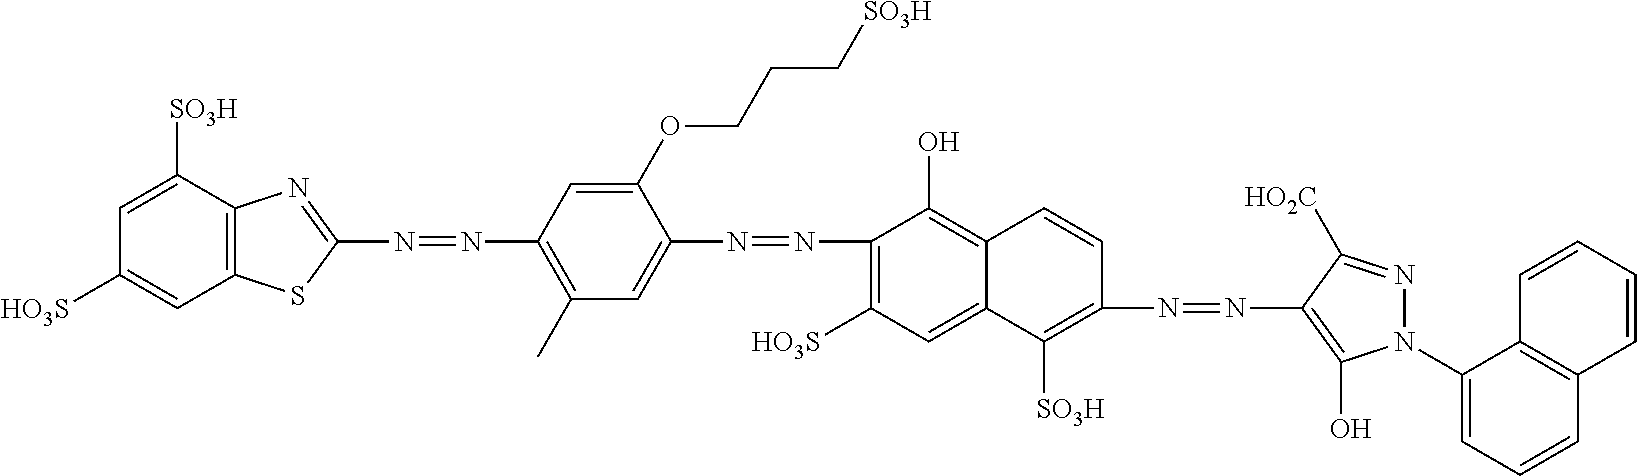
N(=NC1=C(C)C=C(N=NC2=C([HO3S])C=C3C(=C2O)C=CC(N=NC2=C(O)N(C4=CC=CC5=C4C=CC=C5)N=C2[HO2C])=C3[SO3H])C(OCCC[SO3H])=C1)C1=NC2=C(S1)C=C([HO3S])C=C2[SO3H]
